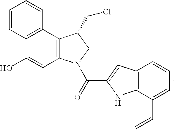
C12=C(N(C(=O)C3=CC4=C(N3)C(C=C)=CC=C4)CC1CCl)C=C(O)C1=C2C=CC=C1
